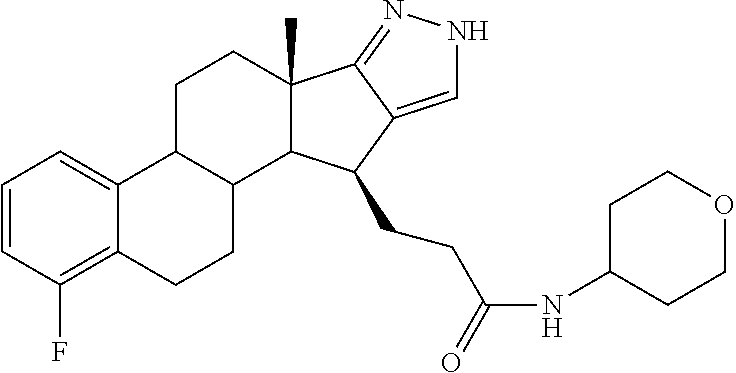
C1=CC(F)=C2C(=C1)C1C(CC2)C2C(C)(CC1)C1=NNC=C1C2CCC(NC1CCOCC1)=O
